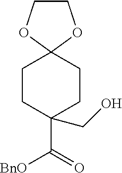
C1COC2(O1)CCC(C(=O)[BnO])(CO)CC2
